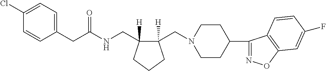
C(C1=CC=C(Cl)C=C1)C(NCC1([H])C(CN2CCC(C3=NOC4=C3C=CC(F)=C4)CC2)([H])CCC1)=O
